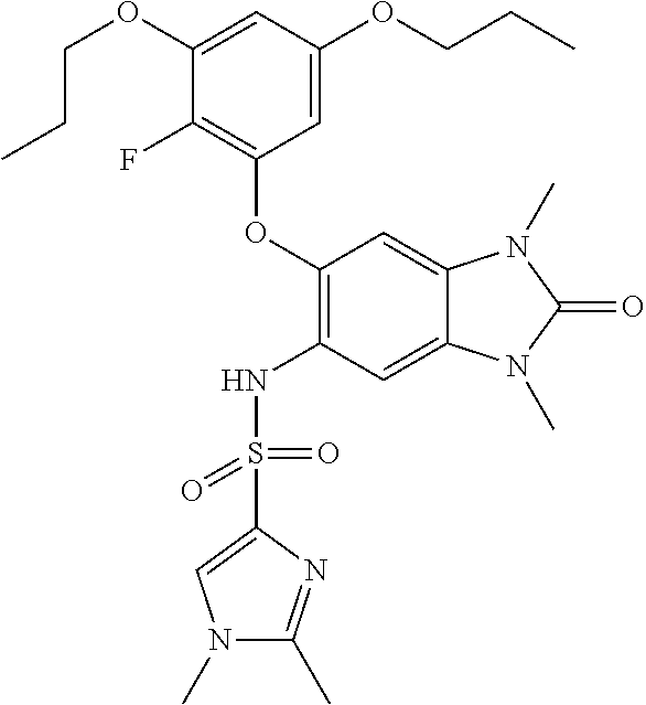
C1(OCCC)=CC(OCCC)=CC(OC2=C(NS(C3=CN(C)C(C)=N3)(=O)=O)C=C3C(=C2)N(C)C(=O)N3C)=C1F
